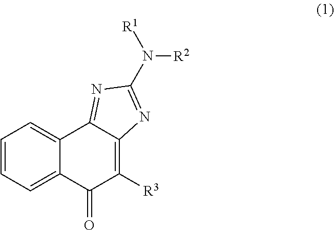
C1=CC=C2C(=C1)C1=NC(N([R1])[R2])=NC1=C([R3])C2=O
